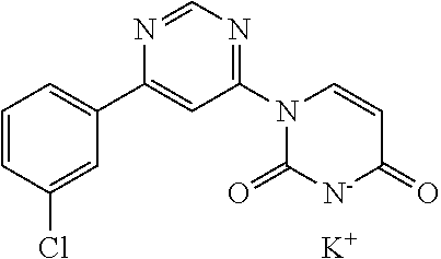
N1=CN=C(N2C(=O)[N-]C(=O)C=C2)C=C1C1=CC=CC(Cl)=C1.[K]
